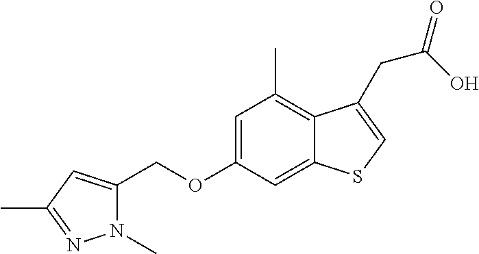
C12=CC(OCC3=CC(C)=NN3C)=CC(C)=C1C(CC(=O)O)=CS2
